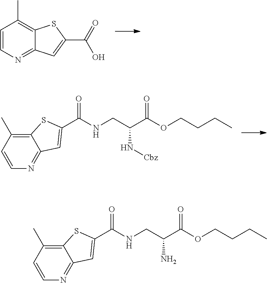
C1=CN=C2C(=C1C)SC(C(=O)O)=C2.C12=C(C)C=CN=C1C=C(C(=O)NCC(C(OCCCC)=O)N[Cbz])S2.C12=C(C)C=CN=C1C=C(C(=O)NCC(C(OCCCC)=O)N)S2
